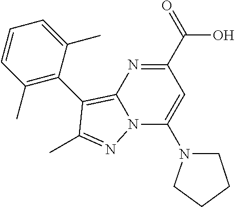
C1=CC(C)=C(C2=C3N(C(N4CCCC4)=CC(C(=O)O)=N3)N=C2C)C(C)=C1
